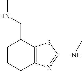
C12=C(SC(NC)=N1)C(CNC)CCC2
